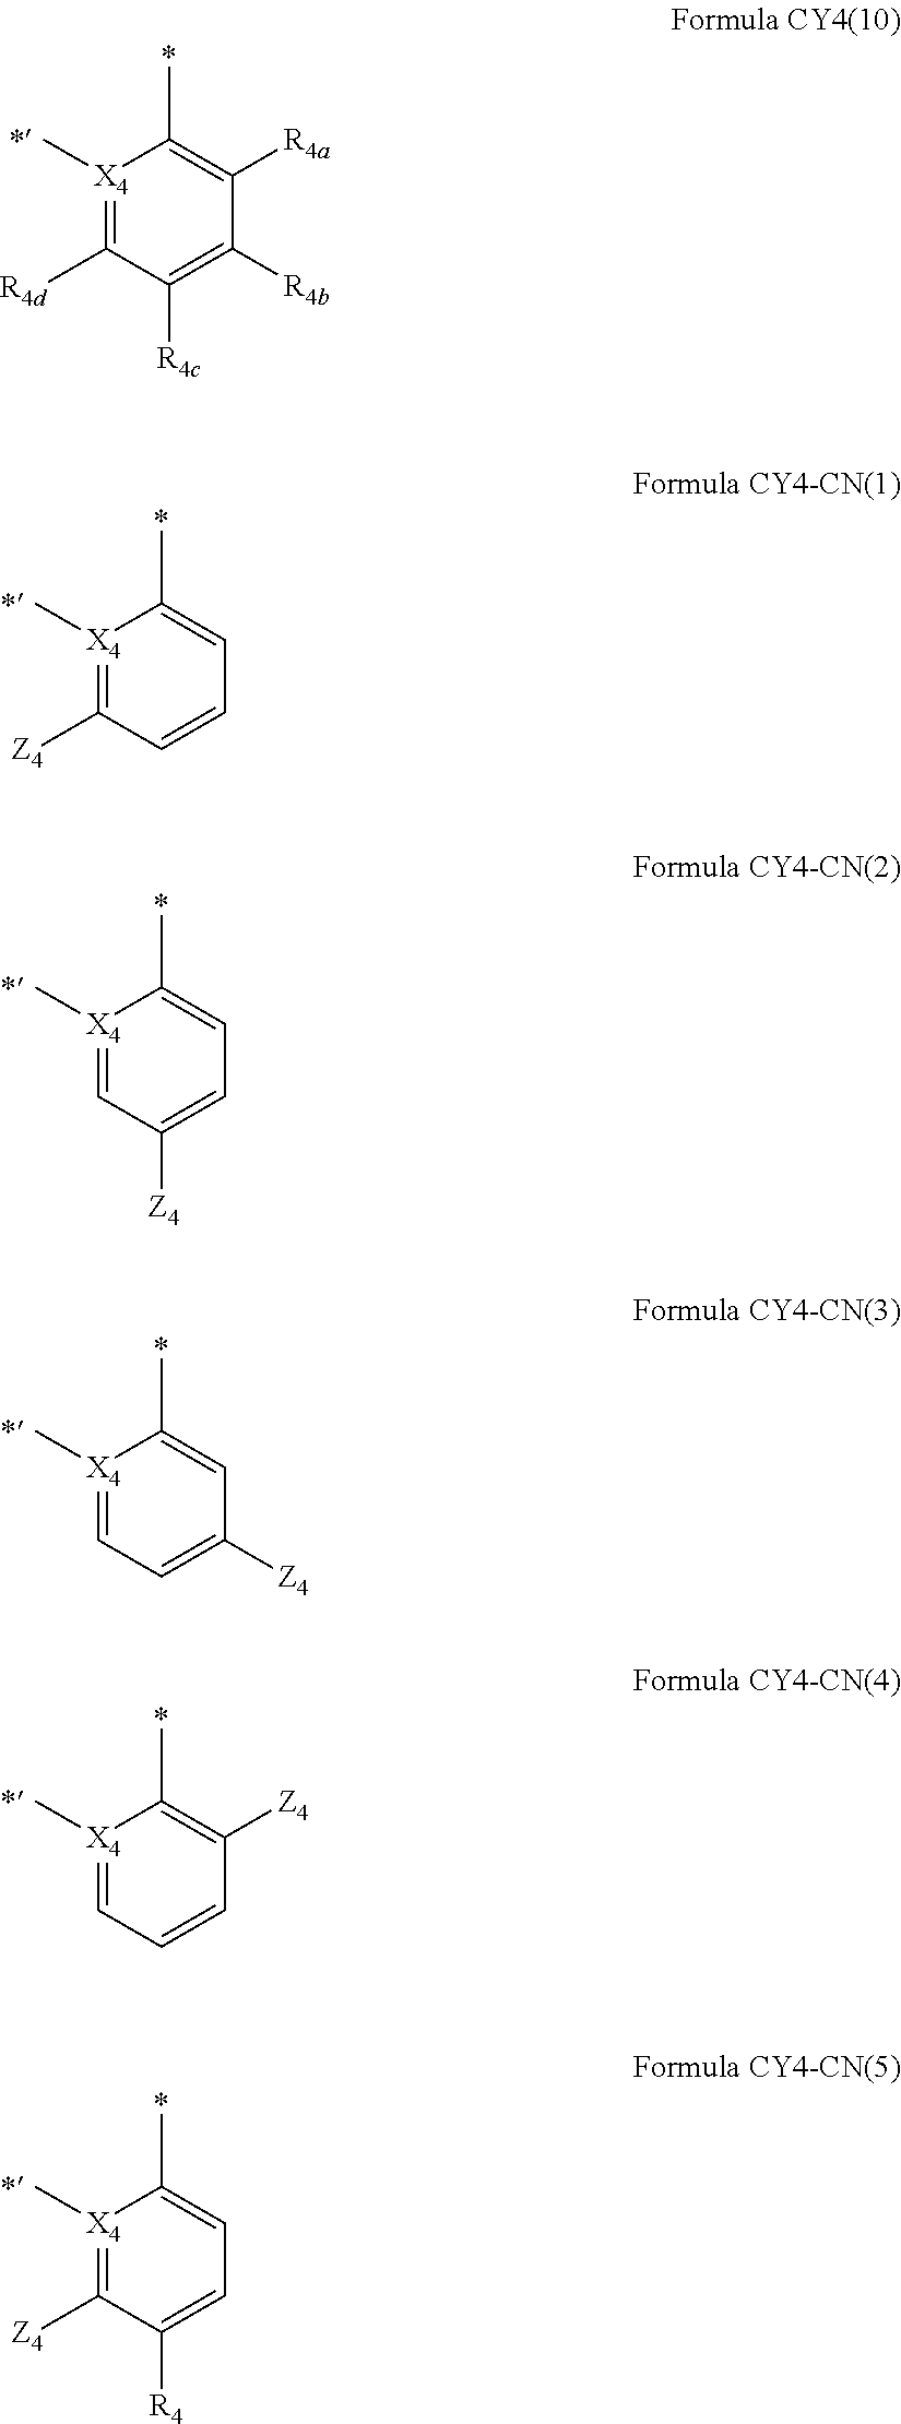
[X4]1(C)=C([R4d])C([R4c])=C([R4b])C([R4a])=C1C.[X4]1(C)=C([Z4])C=CC=C1C.[X4]1(C)=CC([Z4])=CC=C1C.[X4]1(C)=CC=C([Z4])C=C1C.[X4]1(C)=CC=CC([Z4])=C1C.[X4]1(C)=C([Z4])C([R4])=CC=C1C
